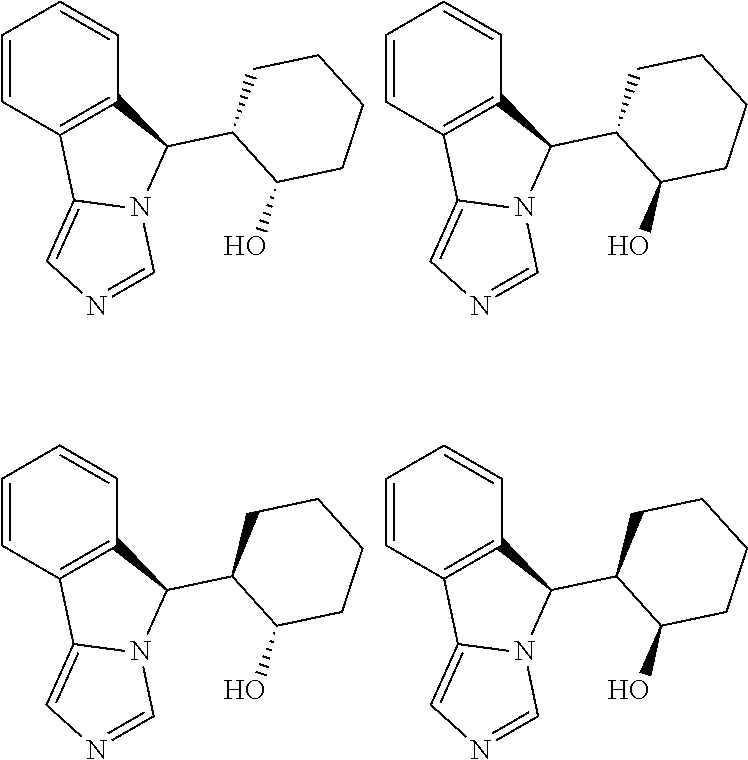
C1=CC2=C(C=C1)C(C1C(O)CCCC1)N1C2=CN=C1.C1=CC2=C(C=C1)C(C1C(O)CCCC1)N1C2=CN=C1.C1=CC2=C(C=C1)C(C1C(O)CCCC1)N1C2=CN=C1.C1=CC2=C(C=C1)C(C1C(O)CCCC1)N1C2=CN=C1
